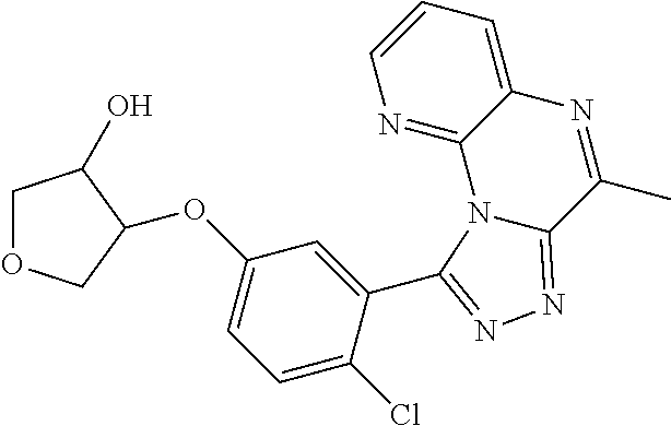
O(C1=CC=C(Cl)C(C2=NN=C3N2C2=NC=CC=C2N=C3C)=C1)C1COCC1O
